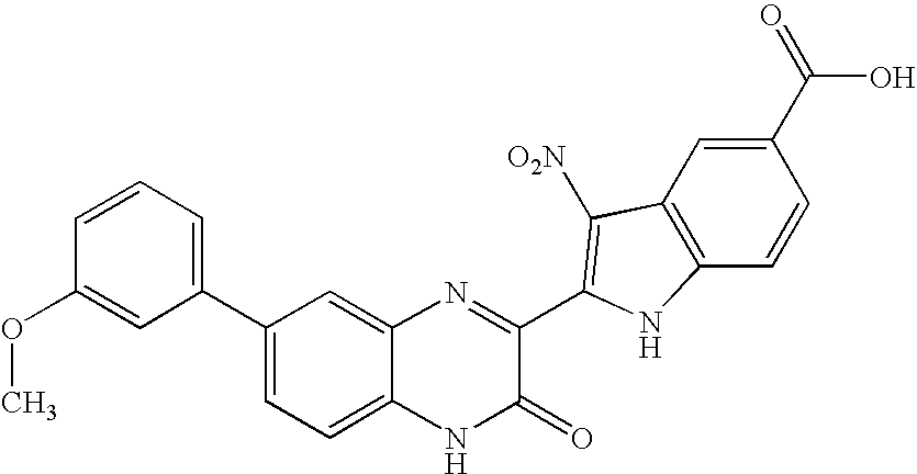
C1=C2C(=CC(C3=CC=CC(OC)=C3)=C1)N=C(C1=C([O2N])C3=C(C=CC(C(=O)O)=C3)N1)C(=O)N2
